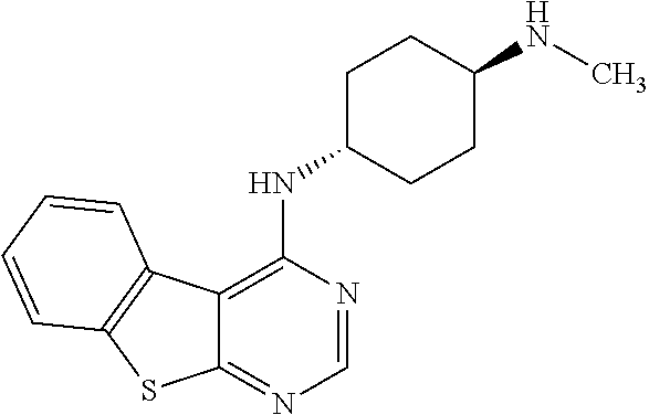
C12=NC=NC(NC3CCC(NC)CC3)=C1C1=C(S2)C=CC=C1
